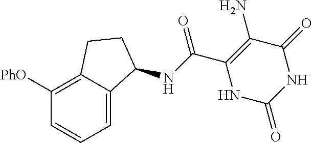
C(C1=C(N)C(=O)NC(=O)N1)(=O)NC1C2=CC=CC([PhO])=C2CC1
